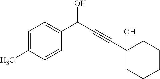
C1=C(C)C=CC(C(C#CC2(O)CCCCC2)O)=C1
